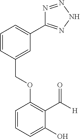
C1=CC(COC2=C(C([H])=O)C(O)=CC=C2)=CC(C2=NNN=N2)=C1
